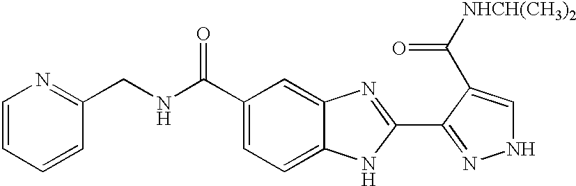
C1(C(NCC2=NC=CC=C2)=O)=CC=C2C(=C1)N=C(C1=NNC=C1C([NHCH(CH3)2])=O)N2
